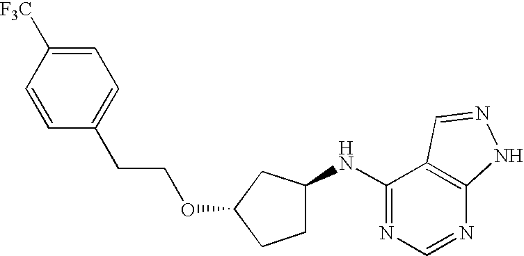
C1=CC([F3C])=CC=C1CCOC1CCC(NC2=NC=NC3=C2C=NN3)C1
